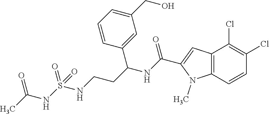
C12=C(C=CC(Cl)=C1Cl)N(C)C(C(NC(CCNS(NC(C)=O)(=O)=O)C1=CC(CO)=CC=C1)=O)=C2
